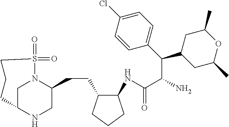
C1C2NCC(CCC3C(NC(C(N)C(C4=CC=C(Cl)C=C4)C4CC(C)OC(C)C4)=O)CCC3)N1S(=O)(=O)CCC2
